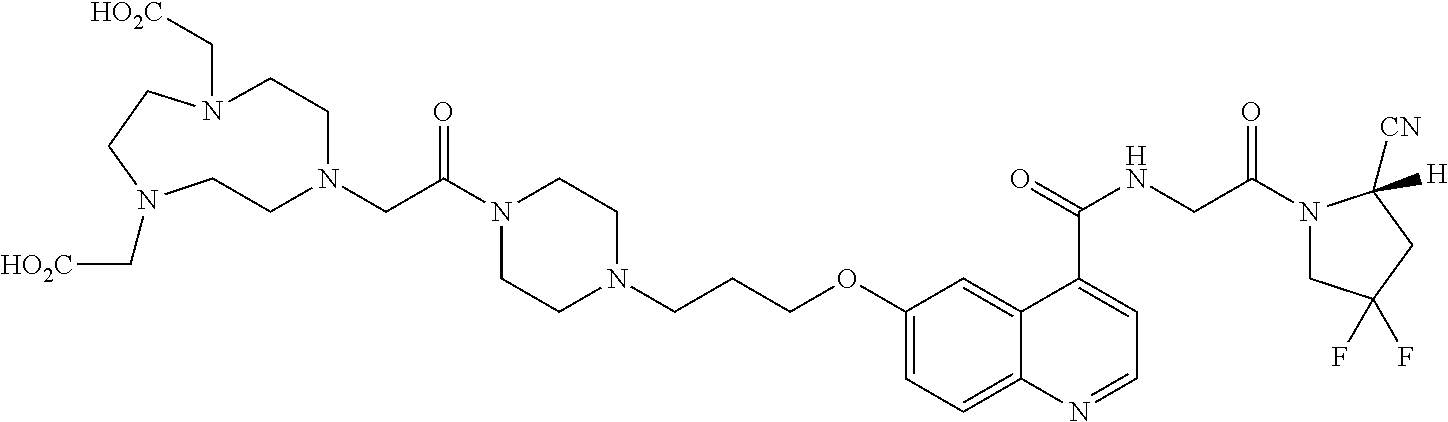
C1CN(CC(N2CCN(CCCOC3=CC=C4C(=C3)C(C(=O)NCC(N3CC(F)(F)CC3([CN])[H])=O)=CC=N4)CC2)=O)CCN(C[HO2C])CCN1C[HO2C]
